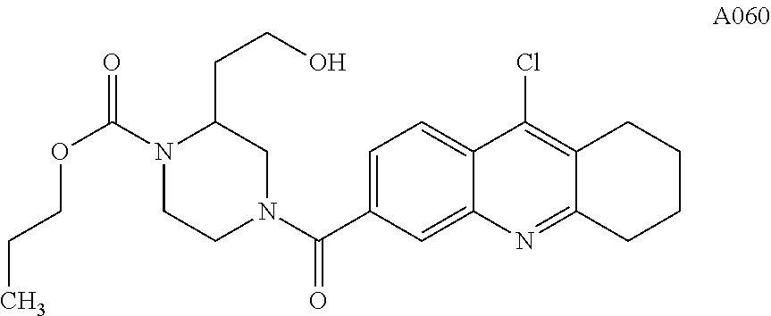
C1=C(C(N2CC(CCO)N(C(=O)OCCC)CC2)=O)C=C2C(=C1)C(Cl)=C1C(=N2)CCCC1
